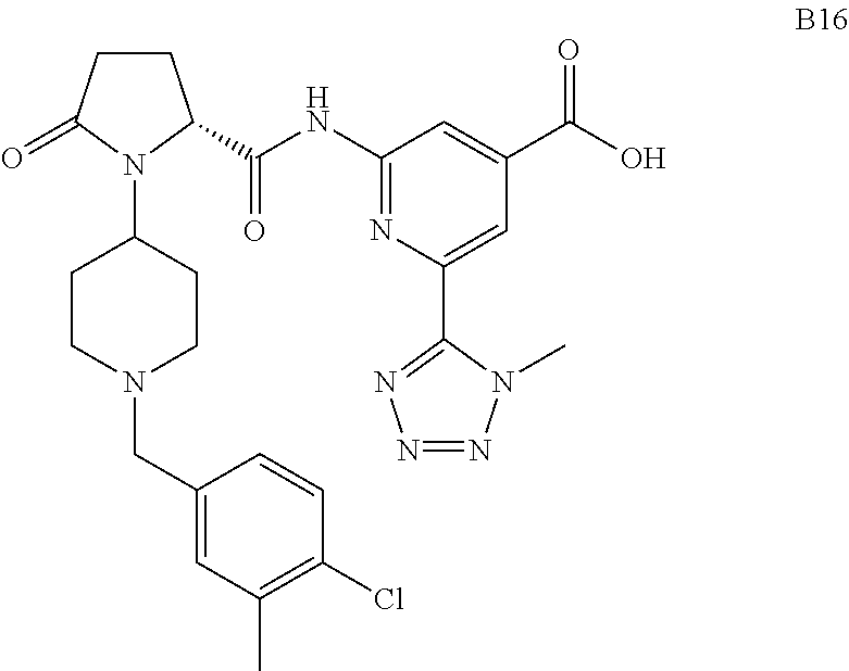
C1CC(=O)N(C2CCN(CC3=CC(C)=C(Cl)C=C3)CC2)C1C(NC1=NC(C2=NN=NN2C)=CC(C(O)=O)=C1)=O
